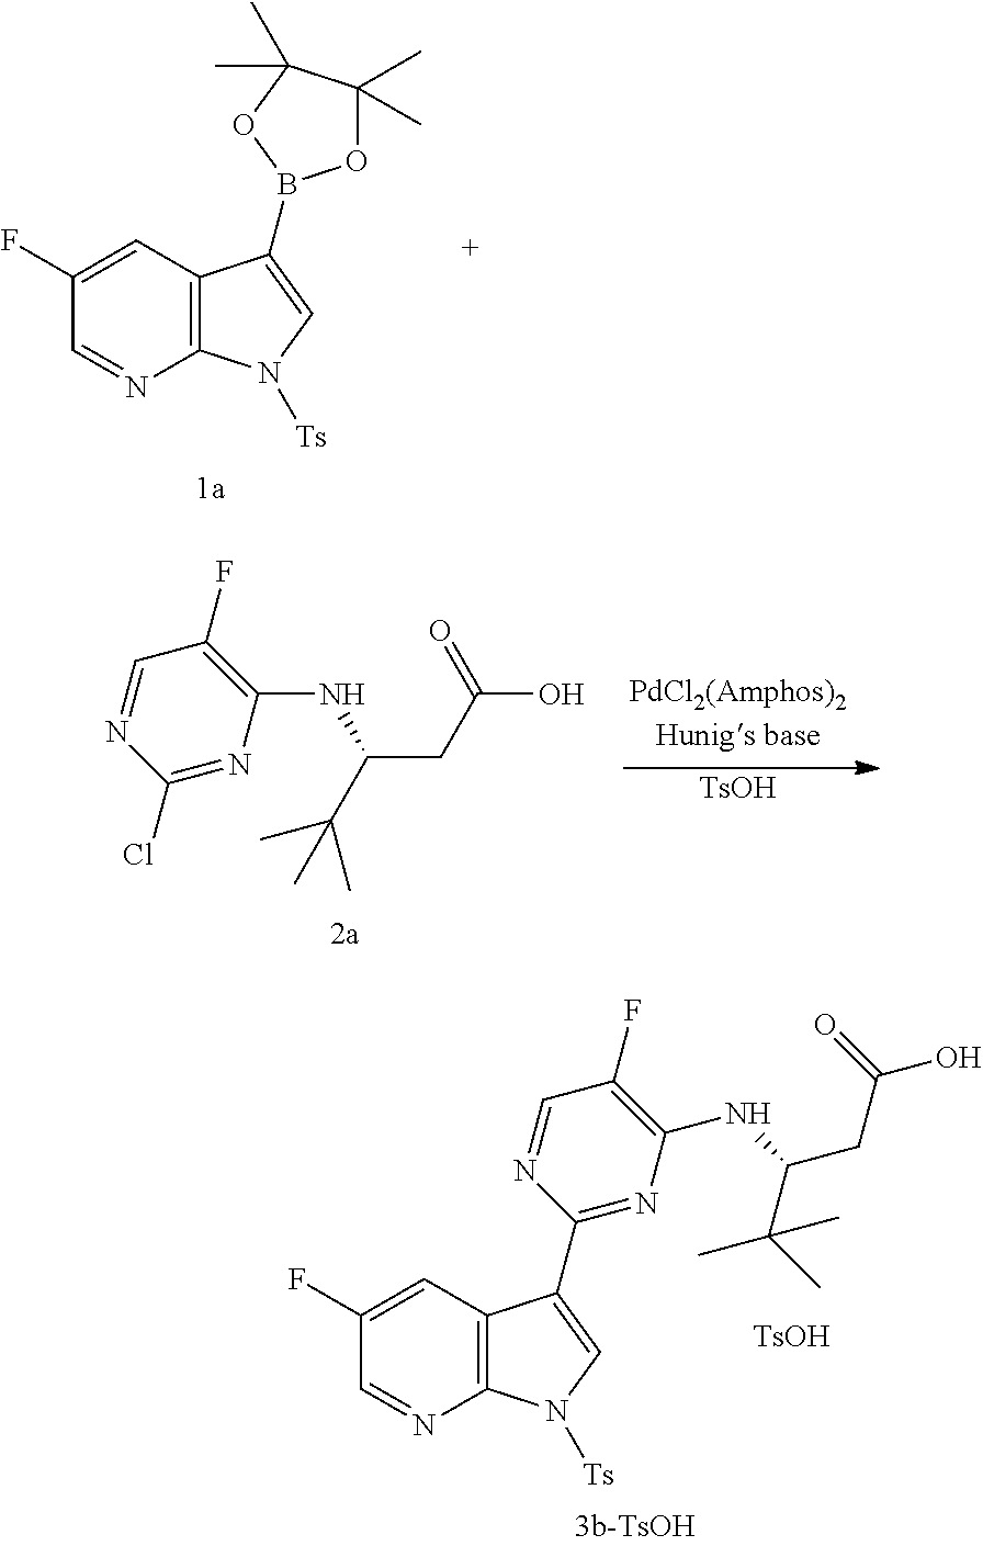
C1(F)=CC2=C(N=C1)N([Ts])C=C2B1OC(C)(C)C(C)(C)O1.C1(Cl)=NC(NC(CC(O)=O)C(C)(C)C)=C(F)C=N1.[TsOH].C1(C2=CN([Ts])C3=C2C=C(F)C=N3)=NC(NC(CC(O)=O)C(C)(C)C)=C(F)C=N1.[TsOH]
